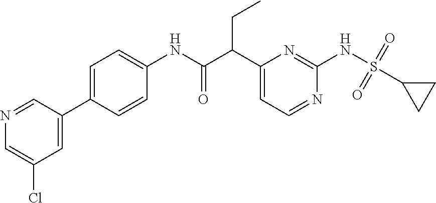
N1=CC(C2=CC=C(NC(C(C3=CC=NC(NS(C4CC4)(=O)=O)=N3)CC)=O)C=C2)=CC(Cl)=C1
